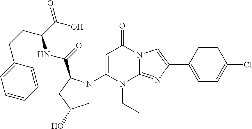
C1(N2CC(O)CC2C(=O)NC(CCC2=CC=CC=C2)C(O)=O)=CC(=O)N2C(=NC(C3=CC=C(Cl)C=C3)=C2)N1CC
